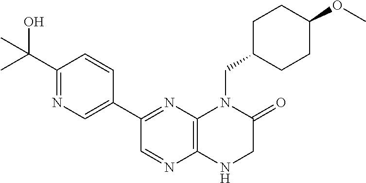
C1(C2=NC3=C(N=C2)NCC(=O)N3CC2CCC(OC)CC2)=CN=C(C(O)(C)C)C=C1
